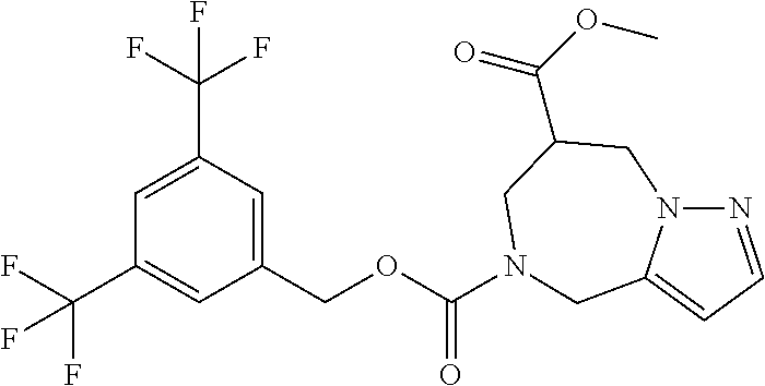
C1(COC(=O)N2CC(C(OC)=O)CN3N=CC=C3C2)=CC(C(F)(F)F)=CC(C(F)(F)F)=C1
